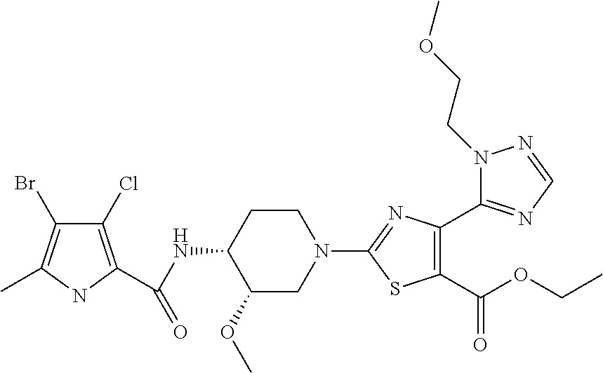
N1(CCOC)N=CN=C1C1=C(C(OCC)=O)SC(N2CCC(NC(=O)C3=C(Cl)C(Br)=C(C)N3)C(OC)C2)=N1
